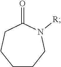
C1CCN([R])C(=O)CC1
